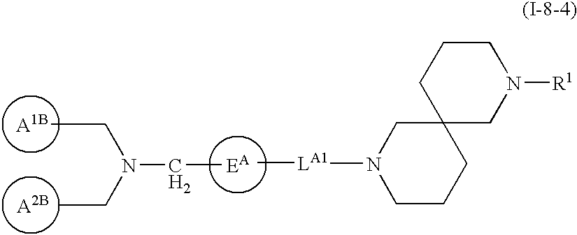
[A1B].[A2B].[EA].C(C)N(CC)CC.[LA1](C)N1CCCC2(C1)CN([R1])CCC2
